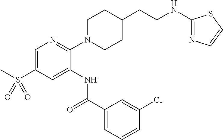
C1=C(S(C)(=O)=O)C=C(NC(C2=CC=CC(Cl)=C2)=O)C(N2CCC(CCNC3=NC=CS3)CC2)=N1
